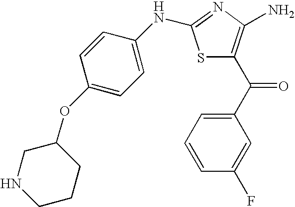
S1C(C(C2=CC=CC(F)=C2)=O)=C(N)N=C1NC1=CC=C(OC2CNCCC2)C=C1
